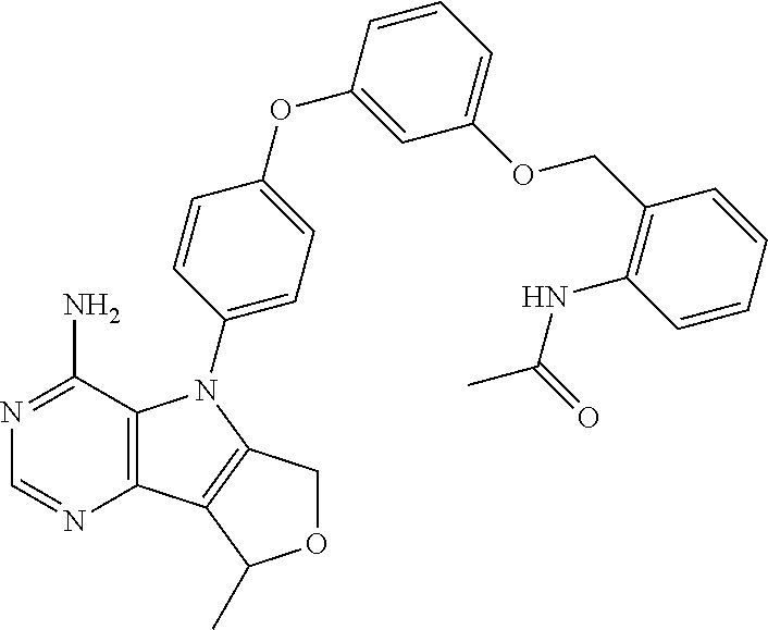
C12=C(C(N)=NC=N1)N(C1=CC=C(OC3=CC(OCC4=C(NC(C)=O)C=CC=C4)=CC=C3)C=C1)C1=C2C(C)OC1
